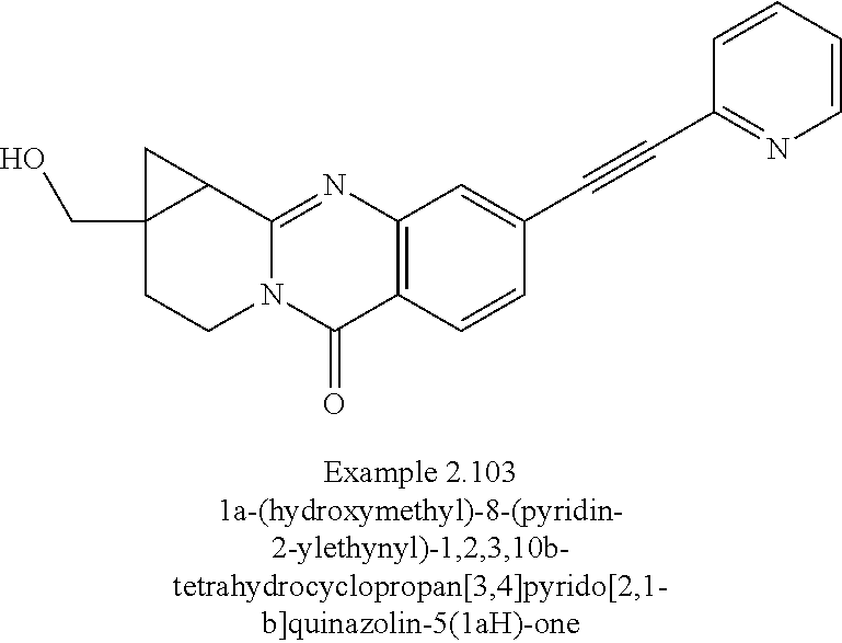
C12(CO)CCN3C(=NC4=C(C3=O)C=CC(C#CC3=NC=CC=C3)=C4)C1C2
